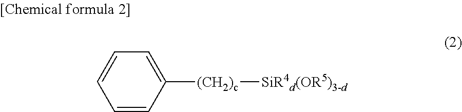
C1=CC([(CH2)c][SiR4d(OR5)3-d])=CC=C1
